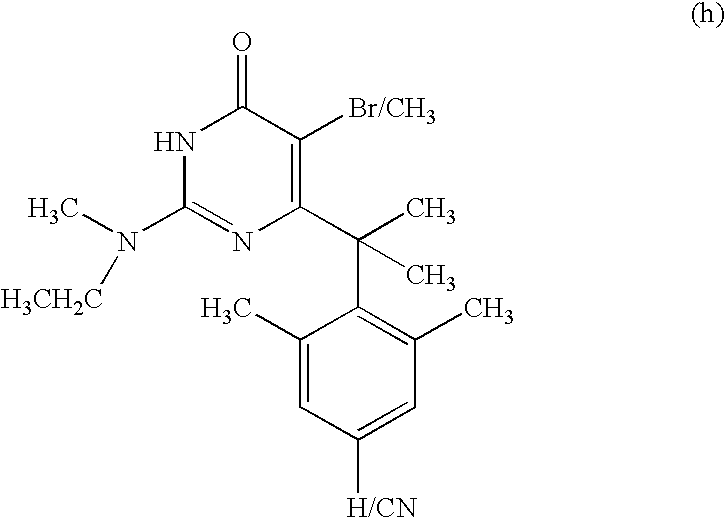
[H3CH2C]N(C)C1=NC(C(C)(C)C2=C(C)C=C([H/CN])C=C2C)=C([Br/CH3])C(=O)N1
